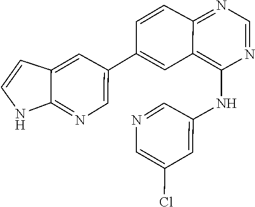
C1(C2=CC3=C(NC4=CC(Cl)=CN=C4)N=CN=C3C=C2)=CN=C2C(=C1)C=CN2
